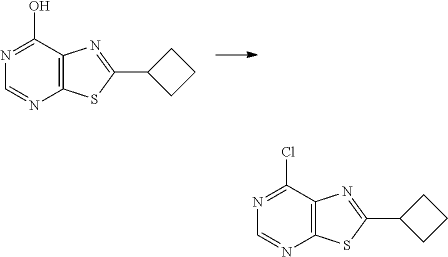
C1(O)=NC=NC2=C1N=C(C1CCC1)S2.C1(Cl)=NC=NC2=C1N=C(C1CCC1)S2
